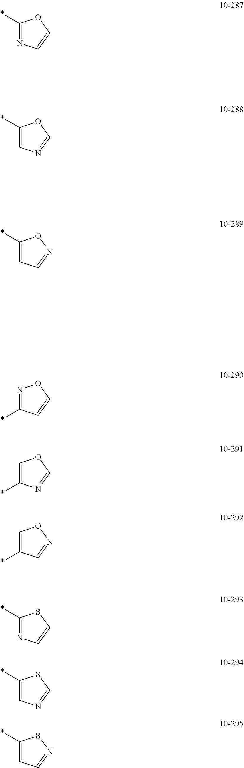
C1(*)=NC=CO1.C1=C(*)N=CO1.C1=C(*)C=NO1.*C1=NC=CS1.C1(*)=CN=CO1.C1(*)=CC=NO1.N1=C(*)C=CO1.*C1=CN=CS1.*C1=CC=NS1
